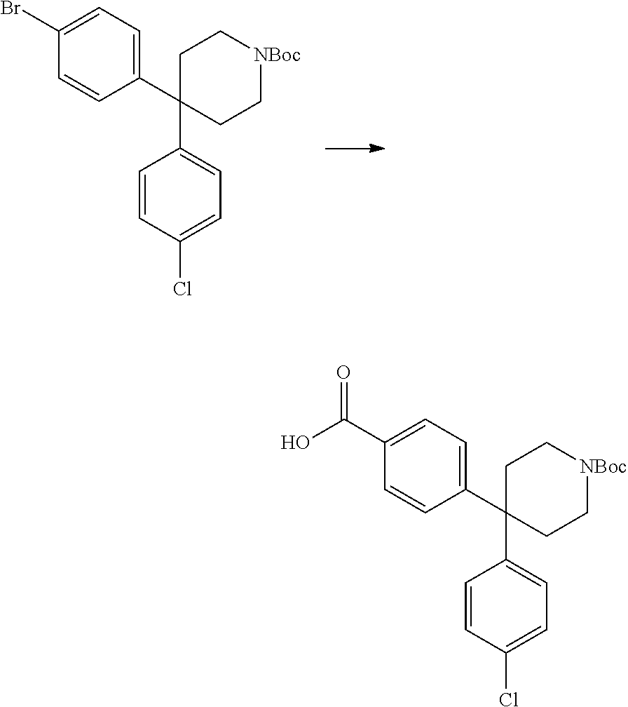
C1=C(Br)C=CC(C2(C3=CC=C(Cl)C=C3)CC[NBoc]CC2)=C1.C1=C(C(O)=O)C=CC(C2(C3=CC=C(Cl)C=C3)CC[NBoc]CC2)=C1
